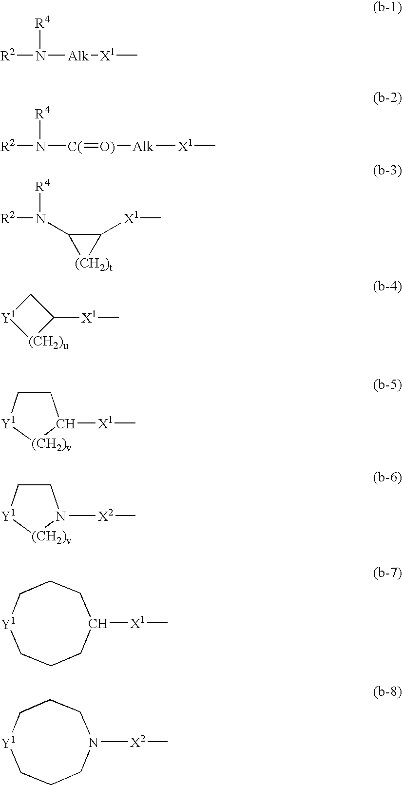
[R2]N([Alk][X1]C)[R4].[R2]N([C(]=[O)][Alk][X1]C)[R4].C1(N([R4])[R2])[(CH2)t]C1[X1]C.C1[Y1][(CH2)u]C1[X1]C.C1C[Y1][(CH2)v]C1[X1]C.C1C[Y1][(CH2)v]N1[X2]C.C1CCC([X1]C)CCC[Y1]1.C1CCN([X2]C)CCC[Y1]1
